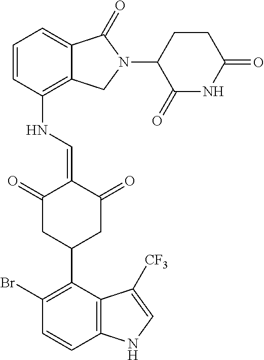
C1=CC(NC=C2C(=O)CC(C3=C(Br)C=CC4=C3C([CF3])=CN4)CC2=O)=C2C(=C1)C(=O)N(C1CCC(=O)NC1=O)C2
